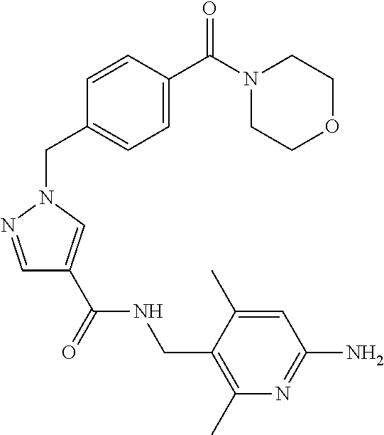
C1=CC(CN2N=CC(C(NCC3=C(C)N=C(N)C=C3C)=O)=C2)=CC=C1C(N1CCOCC1)=O
